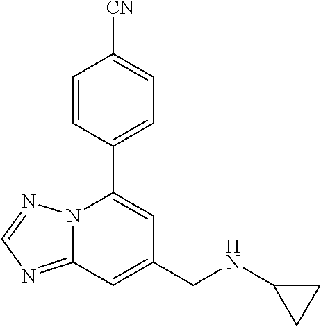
C12=NC=NN1C(C1=CC=C([CN])C=C1)=CC(CNC1CC1)=C2
